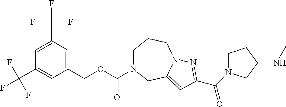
C(C1=CC(COC(=O)N2CCCN3C(=CC(C(=O)N4CCC(NC)C4)=N3)C2)=CC(C(F)(F)F)=C1)(F)(F)F
